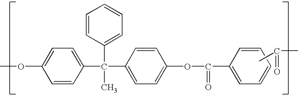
C1=CC(C(C2=CC=CC=C2)(C)C2=CC=C(OC(=O)C3=CC=CC=C3)C=C2)=CC=C1OC.CC(C)=O
